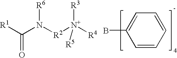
[R1]C(N([R2][N+]([R4])([R3])[R5])[R6])=O.BC1=CC=CC=C1
